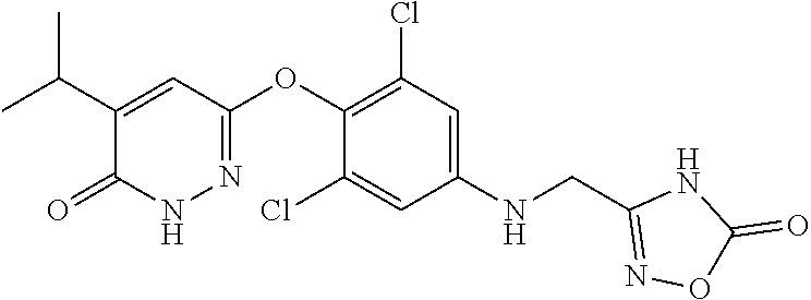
C1=C(NCC2=NOC(=O)N2)C=C(Cl)C(OC2=NNC(=O)C(C(C)C)=C2)=C1Cl
